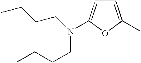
C1=C(C)OC(N(CCCC)CCCC)=C1
